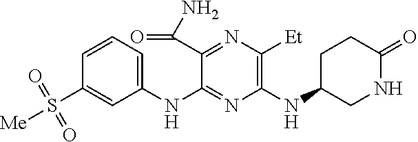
C1(NC2=NC(NC3CNC(=O)CC3)=C([Et])N=C2C(N)=O)=CC=CC(S([Me])(=O)=O)=C1
